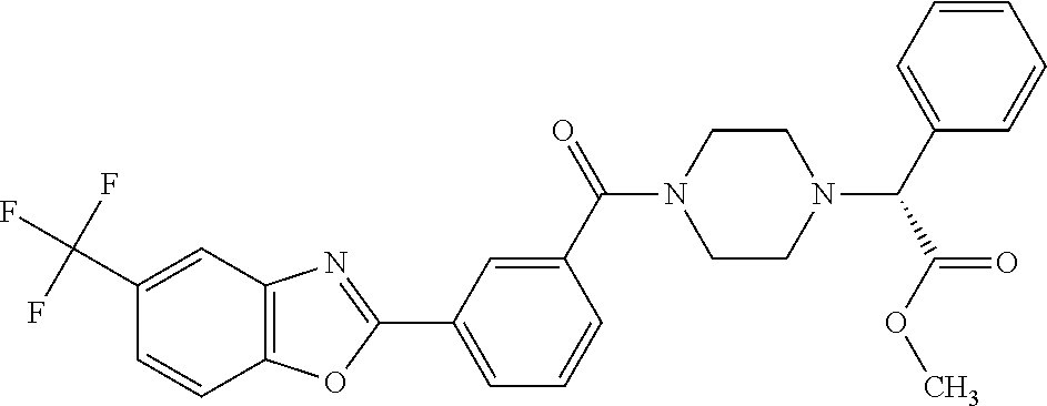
C1(C(F)(F)F)=CC2=C(C=C1)OC(C1=CC=CC(C(=O)N3CCN(C(C4=CC=CC=C4)C(OC)=O)CC3)=C1)=N2
